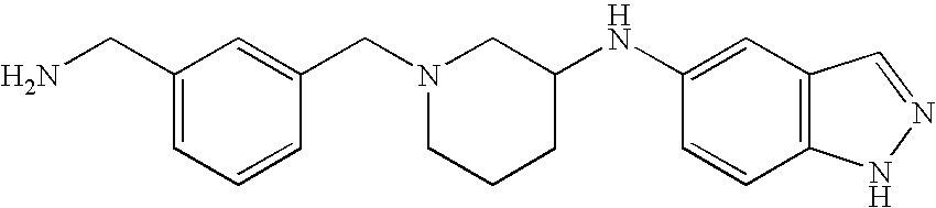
C1(CN)=CC=CC(CN2CCCC(NC3=CC4=C(C=C3)NN=C4)C2)=C1
